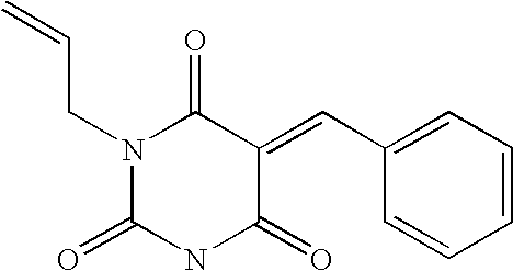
N1(CC=C)C(=O)NC(=O)C(=CC2=CC=CC=C2)C1=O
